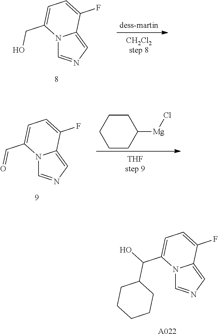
[dess-martin].N12C=NC=C1C(F)=CC=C2CO.N12C=NC=C1C(F)=CC=C2C=O.C1CC([Mg]Cl)CCC1.N12C=NC=C1C(F)=CC=C2C(O)C1CCCCC1.[A022]
